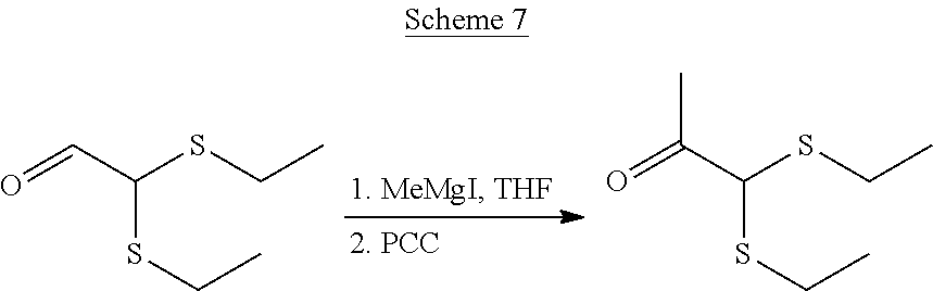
O=CC(SCC)SCC.O=C(C(SCC)SCC)C
